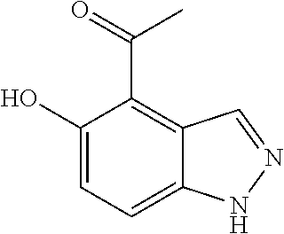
C1(O)=CC=C2C(=C1C(C)=O)C=NN2
